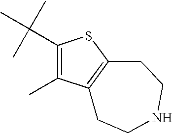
C1(C(C)(C)C)=C(C)C2=C(S1)CCNCC2
